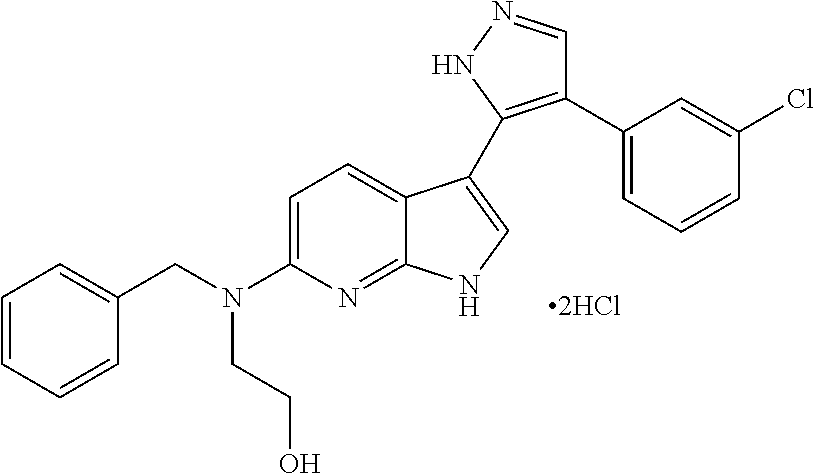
C1=C(N(CC2=CC=CC=C2)CCO)N=C2C(=C1)C(C1=C(C3=CC=CC(Cl)=C3)C=NN1)=CN2.[2HCl]
